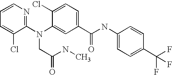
C1=CN=C(N(C2=CC(C(NC3=CC=C(C(F)(F)F)C=C3)=O)=CC=C2Cl)CC(NC)=O)C(Cl)=C1
